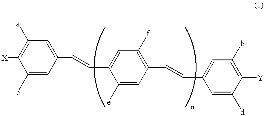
[X]C1=C([a])C=C(C=CC2=CC([f])=C(C=CC3=CC(b)=C([Y])C([d])=C3)C=C2[e])C=C1c
